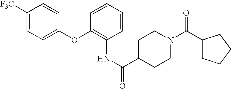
C1([F3C])=CC=C(OC2=C(NC(C3CCN(C(C4CCCC4)=O)CC3)=O)C=CC=C2)C=C1
